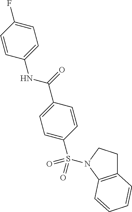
C1=C(F)C=CC(NC(C2=CC=C(S(N3CCC4=C3C=CC=C4)(=O)=O)C=C2)=O)=C1
